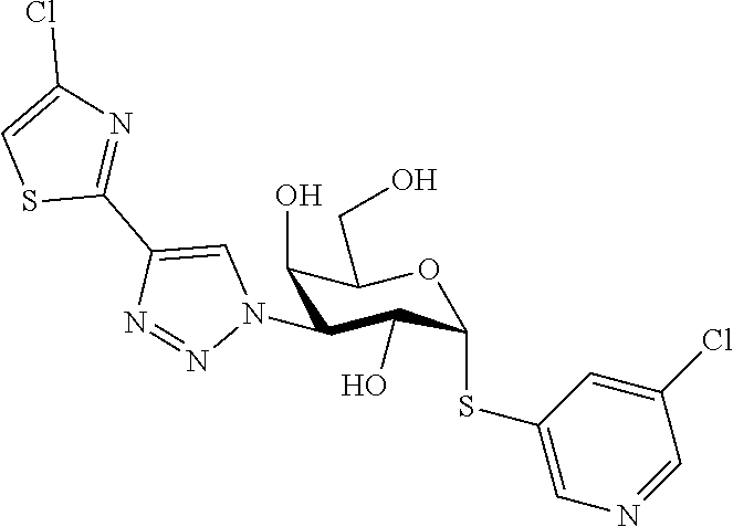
C1(O)C(N2C=C(C3=NC(Cl)=CS3)N=N2)C(O)C(SC2=CN=CC(Cl)=C2)OC1CO
